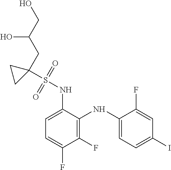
C1(NS(C2(CC(CO)O)CC2)(=O)=O)=CC=C(F)C(F)=C1NC1=CC=C(I)C=C1F
